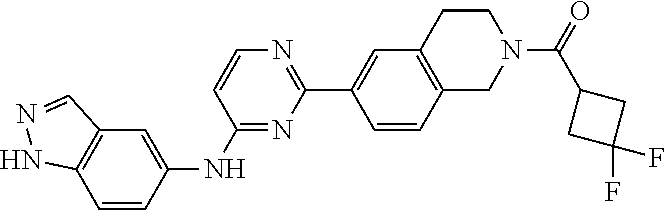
C1=CC2=C(C=C1C1=NC=CC(NC3=CC4=C(C=C3)NN=C4)=N1)CCN(C(=O)C1CC(F)(F)C1)C2
